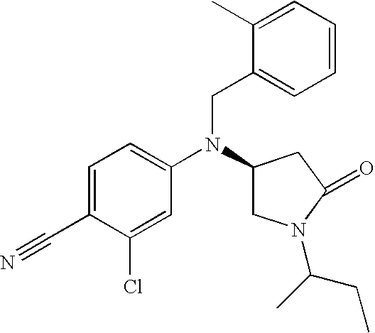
C1=C(C#N)C(Cl)=CC(N(C2CN(C(CC)C)C(=O)C2)CC2=CC=CC=C2C)=C1
